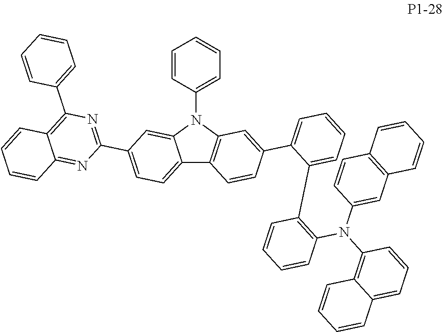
C12=C(N(C3=CC=CC=C3)C3=CC(C4=NC(C5=CC=CC=C5)=C5C(=N4)C=CC=C5)=CC=C13)C=C(C1=CC=CC=C1C1=C(N(C3=C4C(=CC=C3)C=CC=C4)C3=CC4=C(C=C3)C=CC=C4)C=CC=C1)C=C2
